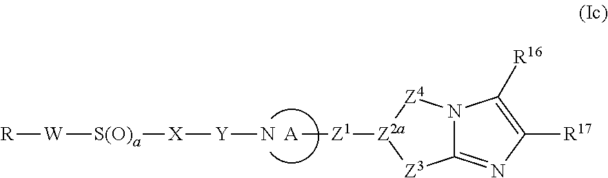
[A][Z1][Z2a]1[Z3]C2=NC([R17])=C([R16])N2[Z4]1.N[Y][X][S(O)a][W][R]
